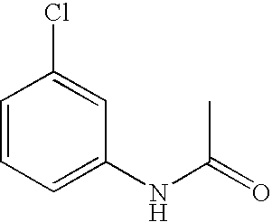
N(C(=O)C)C1=CC=CC(Cl)=C1
